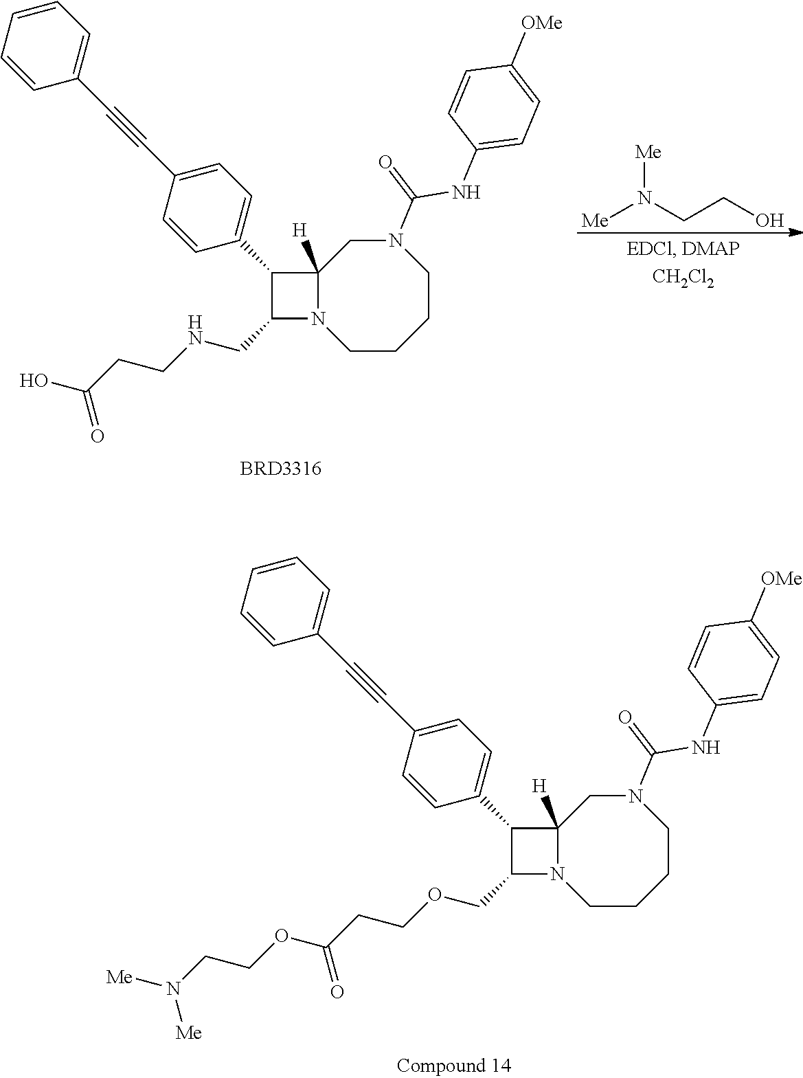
C12([H])N(CCCCN(C(NC3=CC=C([OMe])C=C3)=O)C1)C(COCCC(OCCN([Me])[Me])=O)C2C1=CC=C(C#CC2=CC=CC=C2)C=C1.C12([H])N(CCCCN(C(NC3=CC=C([OMe])C=C3)=O)C1)C(CNCCC(O)=O)C2C1=CC=C(C#CC2=CC=CC=C2)C=C1.[Me]N(CCO)[Me]
